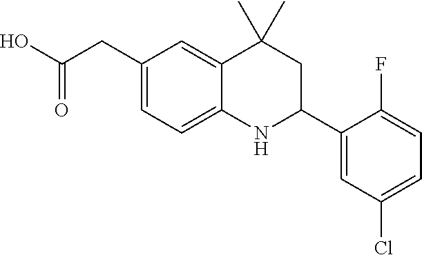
C1(CC(O)=O)=CC=C2C(=C1)C(C)(C)CC(C1=CC(Cl)=CC=C1F)N2
